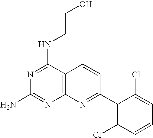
C12=C(C(NCCO)=NC(N)=N1)C=CC(C1=C(Cl)C=CC=C1Cl)=N2
